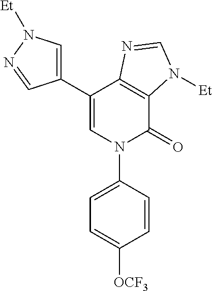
C1(C2=CN([Et])N=C2)=CN(C2=CC=C([OCF3])C=C2)C(=O)C2=C1N=CN2[Et]
